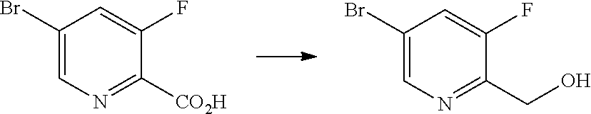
C1(Br)=CN=C([CO2H])C(F)=C1.C1(Br)=CN=C(CO)C(F)=C1
